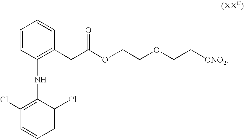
C1=CC(NC2=C(Cl)C=CC=C2Cl)=C(CC(OCCOCC[ONO2])=O)C=C1
